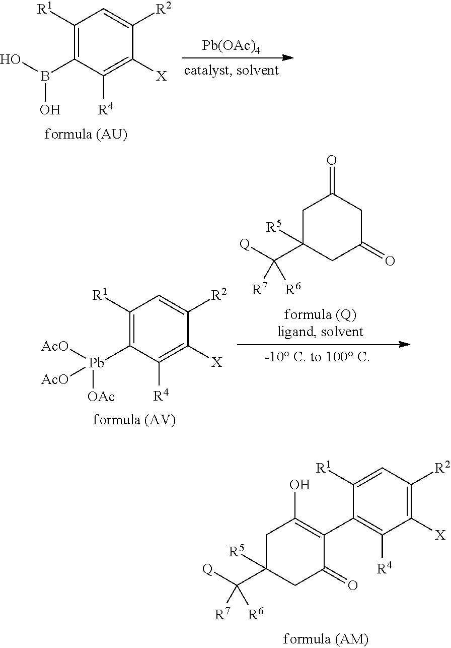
C1([R1])=C(B(O)O)C([R4])=C([X])C([R2])=C1.[Pb(OAc)4].C1([R1])=C([Pb]([AcO])([OAc])[AcO])C([R4])=C([X])C([R2])=C1.C1C(=O)CC(C([Q])([R6])[R7])([R5])CC1=O.C1([R1])=CC([R2])=C([X])C([R4])=C1C1=C(O)CC(C([Q])([R6])[R7])([R5])CC1=O
